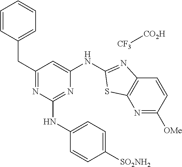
N1=C([OMe])C=CC2=C1SC(NC1=CC(CC3=CC=CC=C3)=NC(NC3=CC=C([SO2NH2])C=C3)=N1)=N2.[CF3][CO2H]
